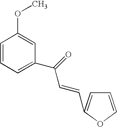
C1=CC=C(C(=O)C=CC2=CC=CO2)C=C1OC
